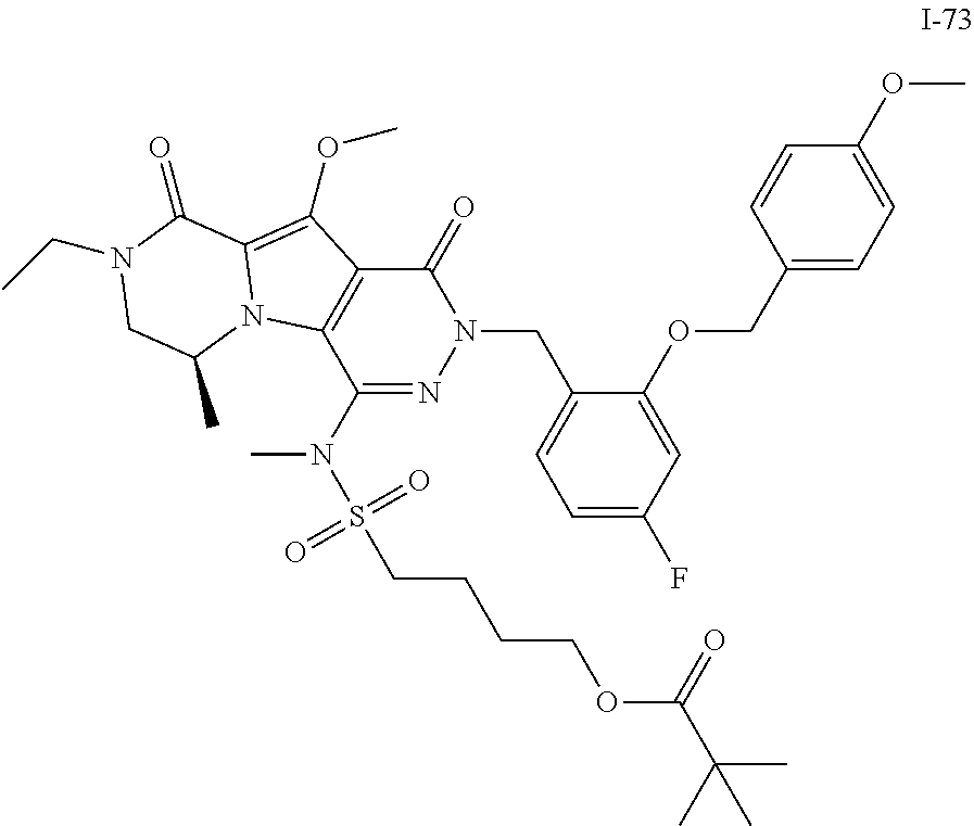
C1(N(S(=O)(=O)CCCCOC(C(C)(C)C)=O)C)=NN(CC2=CC=C(F)C=C2OCC2=CC=C(OC)C=C2)C(=O)C2=C1N1C(=C2OC)C(=O)N(CC)CC1C
